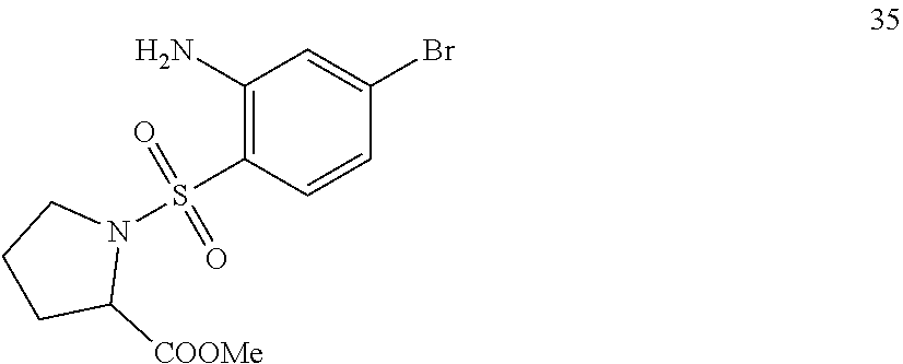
C1(N)=C(S(N2CCCC2[COOMe])(=O)=O)C=CC(Br)=C1
